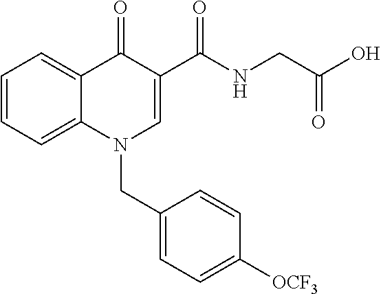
C1=CC=C2C(=C1)C(=O)C(C(NCC(O)=O)=O)=CN2CC1=CC=C([OCF3])C=C1
